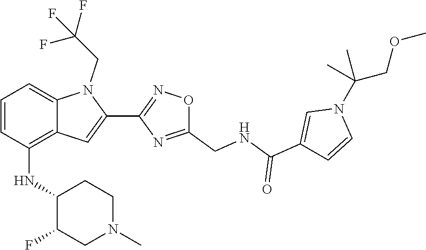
N1(C(C)(C)COC)C=CC(C(=O)NCC2=NC(C3=CC4=C(NC5C(F)CN(C)CC5)C=CC=C4N3CC(F)(F)F)=NO2)=C1
